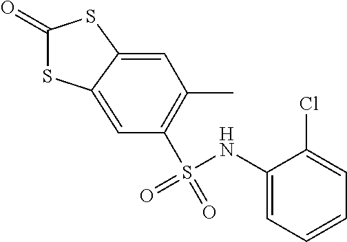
C1(=O)SC2=CC(S(=O)(NC3=CC=CC=C3Cl)=O)=C(C)C=C2S1
